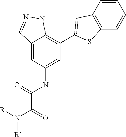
C12=CC(NC(=O)C(N([R])[R])=O)=CC(C3=CC4=C(S3)C=CC=C4)=C1NN=C2
